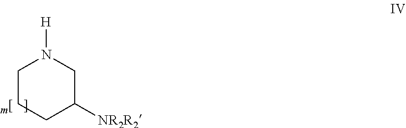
[H]N1CC([NR2R2])CCC1
